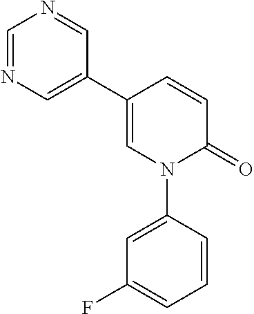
C1=CC(C2=CN=CN=C2)=CN(C2=CC(F)=CC=C2)C1=O
